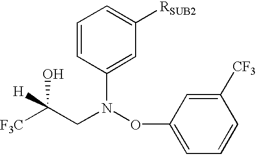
C(CN(C1=CC([RSUB2])=CC=C1)OC1=CC=CC([CF3])=C1)([H])(O)[F3C]
